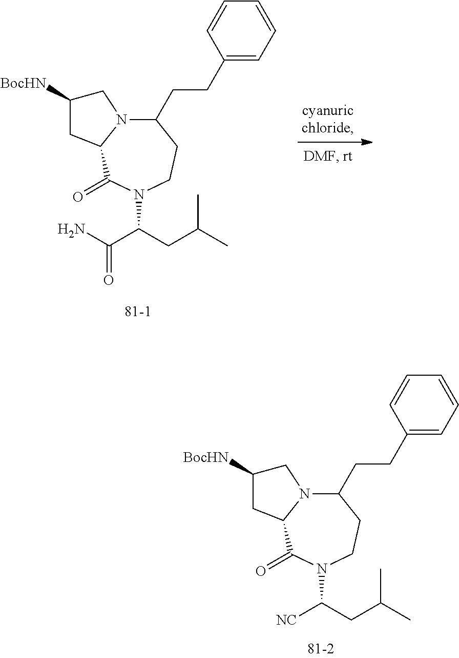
C(CC(C)C)(N1C(=O)C2N(C(CCC3=CC=CC=C3)CC1)CC([BocHN])C2)[NC].NC(C(CC(C)C)N1C(=O)C2N(C(CCC3=CC=CC=C3)CC1)CC([BocHN])C2)=O
